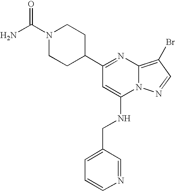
C1(C2CCN(C(N)=O)CC2)=NC2=C(Br)C=NN2C(NCC2=CC=CN=C2)=C1
